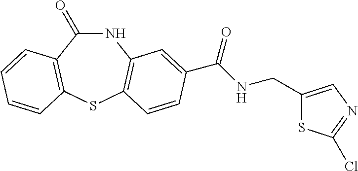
C1(=O)NC2=C(SC3=C1C=CC=C3)C=CC(C(NCC1=CN=C(Cl)S1)=O)=C2
